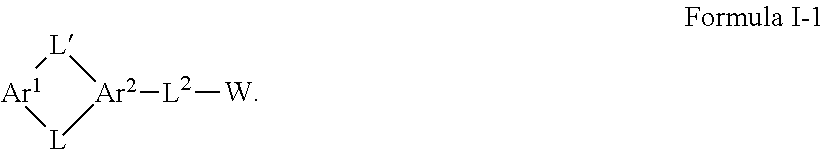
[L2]([W])[Ar2]1[L][Ar1][L]1
